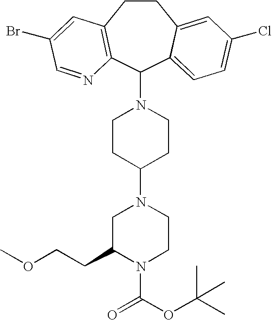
C1CC2=C(C(N3CCC(N4CC(CCOC)N(C(OC(C)(C)C)=O)CC4)CC3)C3=CC=C(Cl)C=C13)N=CC(Br)=C2
